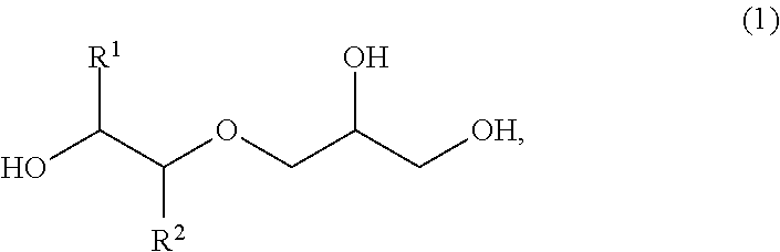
OC(C(OCC(C[OH])O)[R2])[R1]
